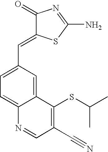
C1=C(C=C2C(=O)N=C(N)S2)C=C2C(=C1)N=CC(C#N)=C2SC(C)C
